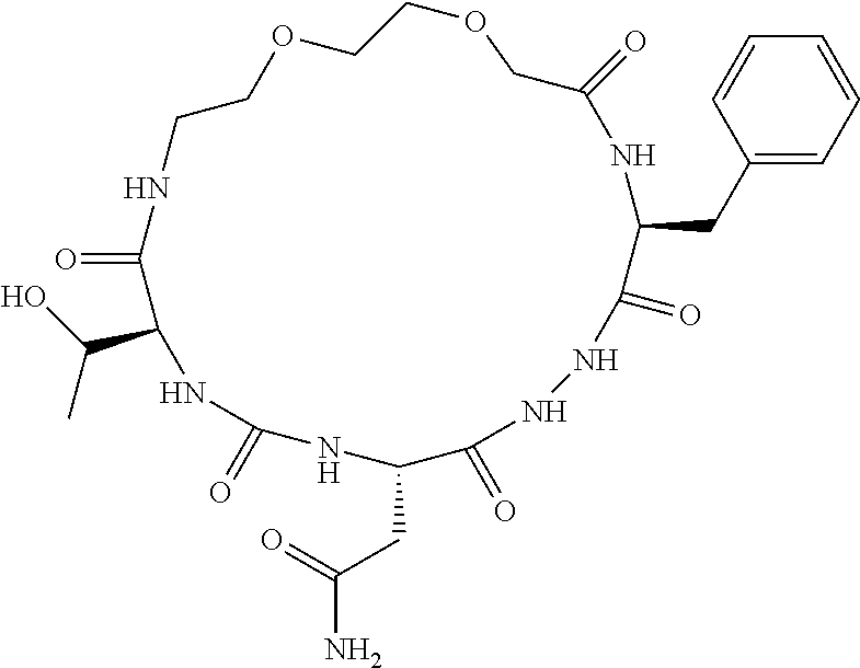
O=C1C(C(O)C)NC(=O)NC(CC(N)=O)C(=O)NNC(=O)C(CC2=CC=CC=C2)NC(=O)COCCOCCN1
